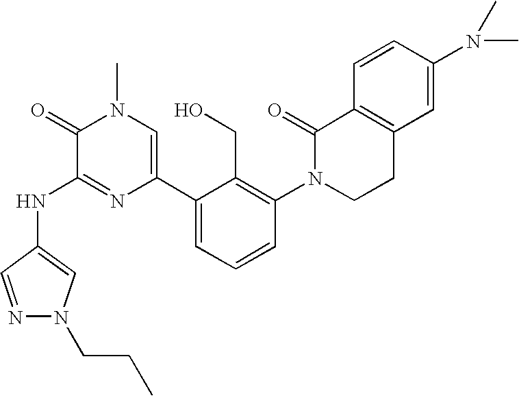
N(C1=NC(C2=CC=CC(N3CCC4=C(C3=O)C=CC(N(C)C)=C4)=C2CO)=CN(C)C1=O)C1=CN(CCC)N=C1
